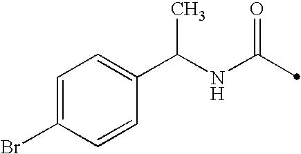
C(NC(=O)C)(C1=CC=C(Br)C=C1)C
